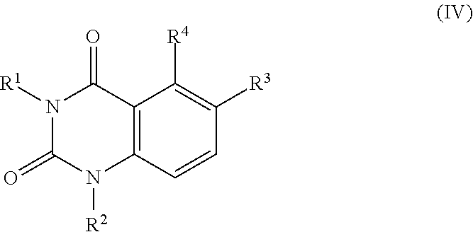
C12=C(C=CC([R3])=C1[R4])N([R2])C(=O)N([R1])C2=O
